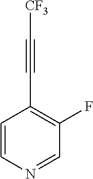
C1=CN=CC(F)=C1C#C[CF3]
